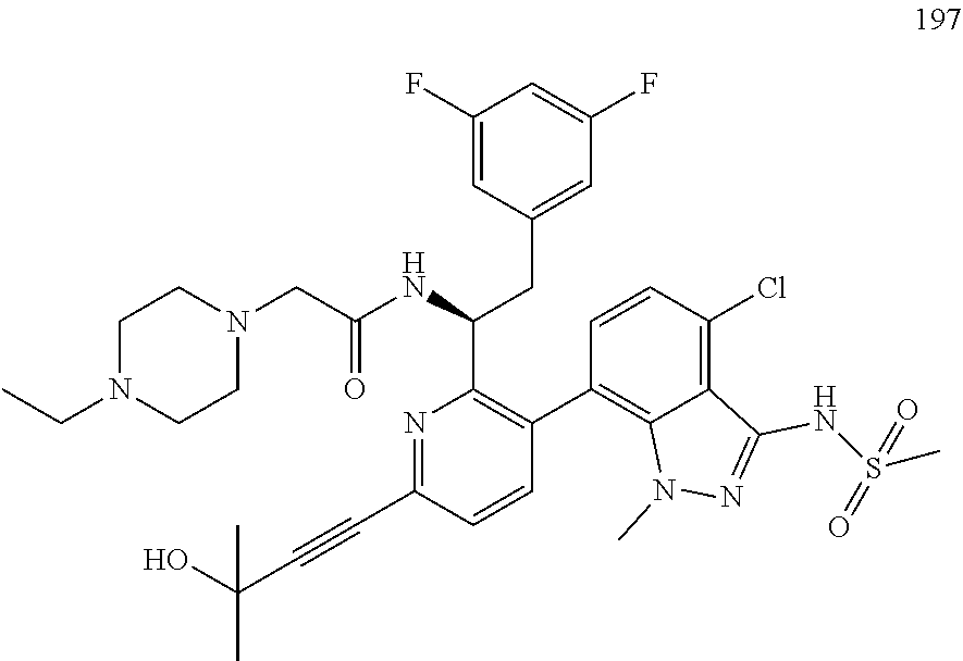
N1=C(C#CC(O)(C)C)C=CC(C2=C3C(=C(Cl)C=C2)C(NS(C)(=O)=O)=NN3C)=C1C(NC(=O)CN1CCN(CC)CC1)CC1=CC(F)=CC(F)=C1
